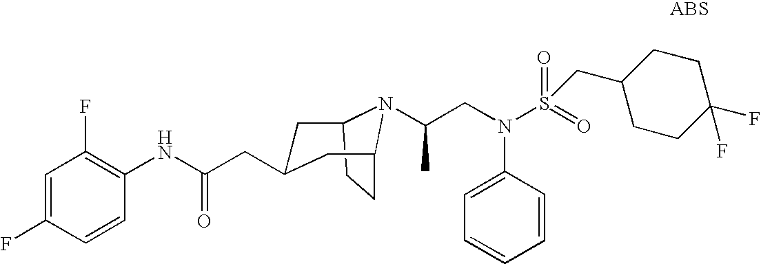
C12CCC(CC(CC(NC3=C(F)C=C(F)C=C3)=O)C1)N2C(C)CN(C1=CC=CC=C1)S(=O)(=O)CC1CCC(F)(F)CC1
